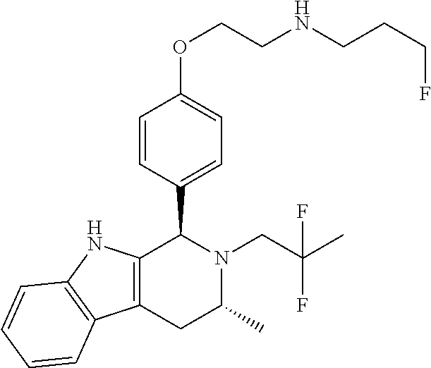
C12=C(NC3=C1C=CC=C3)C(C1=CC=C(OCCNCCCF)C=C1)N(CC(C)(F)F)C(C)C2
